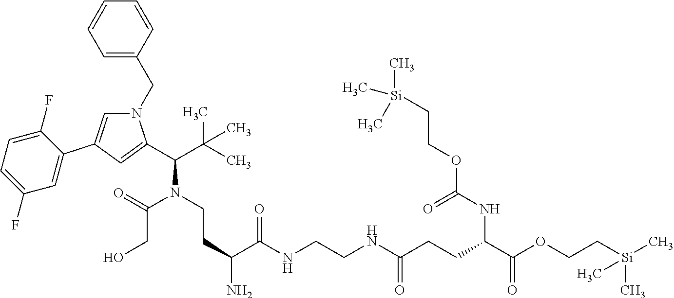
C1=CC(CN2C=C(C3=CC(F)=CC=C3F)C=C2C(C(C)(C)C)N(CCC(N)C(NCCNC(CCC(NC(OCC[Si](C)(C)C)=O)C(OCC[Si](C)(C)C)=O)=O)=O)C(CO)=O)=CC=C1
